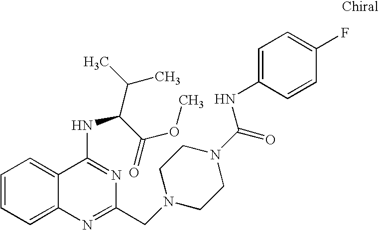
C1=CC=C2C(=C1)C(NC(C(C)C)C(OC)=O)=NC(CN1CCN(C(=O)NC3=CC=C(F)C=C3)CC1)=N2
